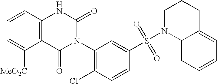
C12=C(C=CC=C1[MeO2C])NC(=O)N(C1=C(Cl)C=CC(S(N3C4=CC=CC=C4CCC3)(=O)=O)=C1)C2=O
